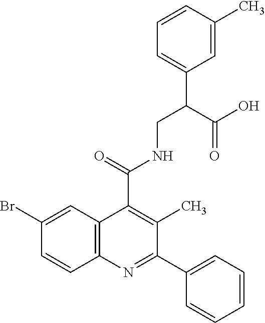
C1=CC2=C(C=C1Br)C(C(=O)NCC(C(O)=O)C1=CC=CC(C)=C1)=C(C)C(C1=CC=CC=C1)=N2
